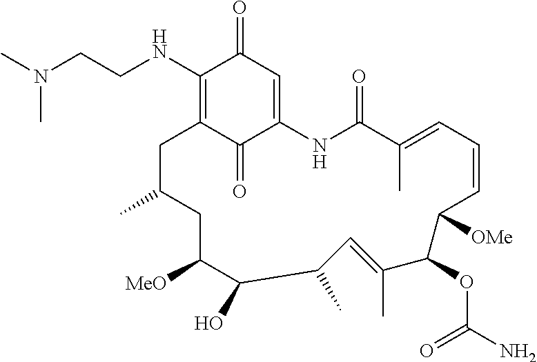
C1(NCCN(C)C)=C2C(=O)C(=CC1=O)NC(=O)C(C)=CC=CC([OMe])C(OC(N)=O)C(C)=CC(C)C(O)C([MeO])CC(C)C2
